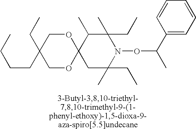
C12(C(C)C(C)(CC)N(OC(C)C3=CC=CC=C3)C(C)(CC)C1)OCC(CC)(CCCC)CO2
